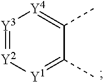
[Y3]1=[Y2][Y1]=C(C)C(C)=[Y4]1
